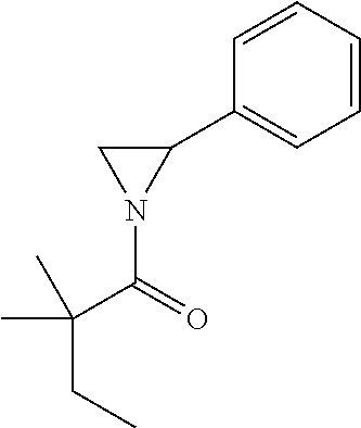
C1=CC=CC=C1C1CN1C(=O)C(CC)(C)C
